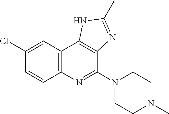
C1(Cl)=CC2=C(C=C1)N=C(N1CCN(C)CC1)C1=C2NC(C)=N1
